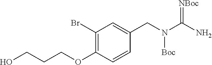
C1(Br)=C(OCCCO)C=CC(CN([Boc])C(N)=[NBoc])=C1
